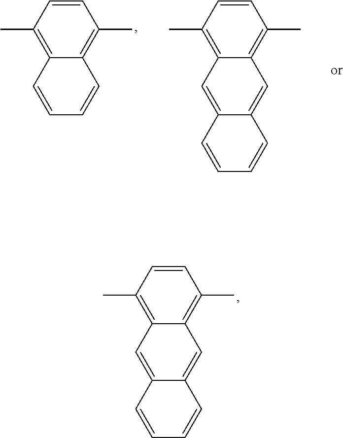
C1=CC(C)=C2C(=C1C)C=C1C(=C2)C=CC=C1.C1=CC(C)=C2C(=C1C)C=CC=C2.C1=CC(C)=C2C(=C1C)C=C1C(=C2)C=CC=C1
